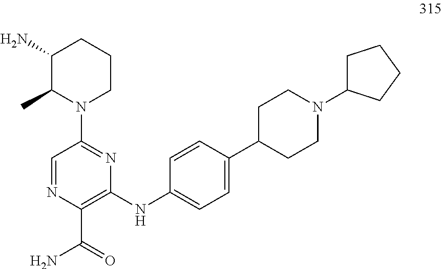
C1(N)C(C)N(C2=NC(NC3=CC=C(C4CCN(C5CCCC5)CC4)C=C3)=C(C(=O)N)N=C2)CCC1
